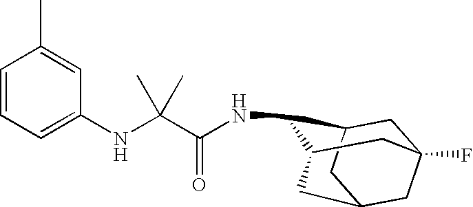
N(C1C2CC3(F)CC(CC1C3)C2)C(C(NC1=CC=CC(C)=C1)(C)C)=O
